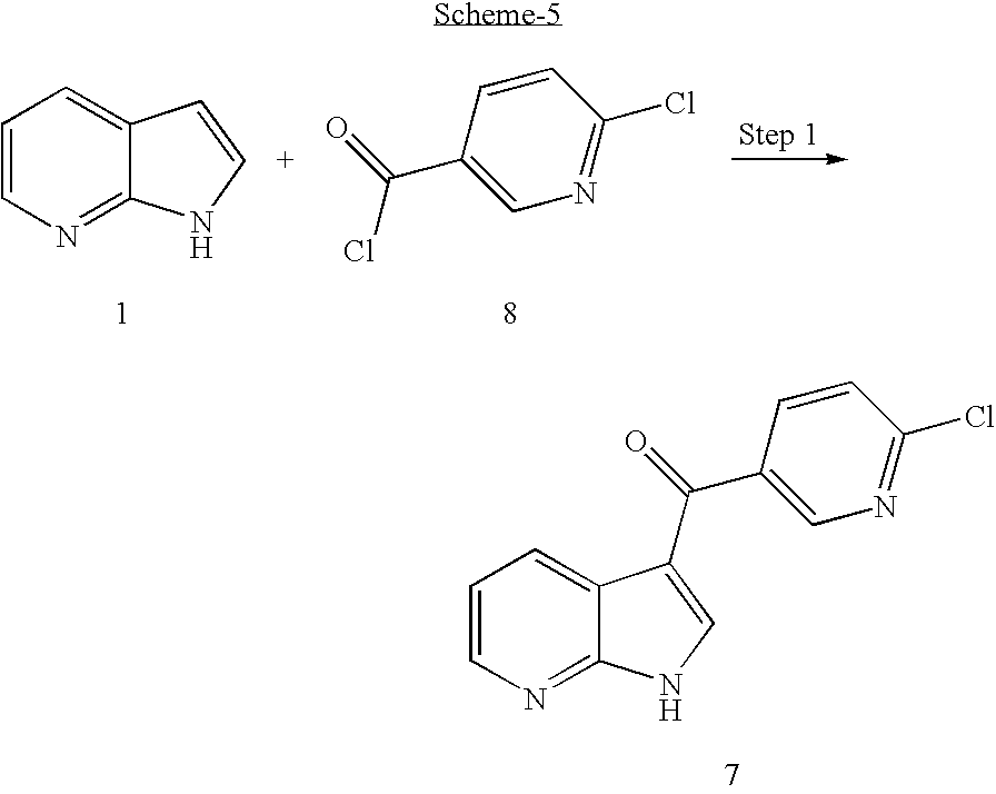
C1=CN=C2C(=C1)C=CN2.C1=CC(C(=O)Cl)=CN=C1Cl.C1=CN=C2C(=C1)C(C(=O)C1=CN=C(Cl)C=C1)=CN2
